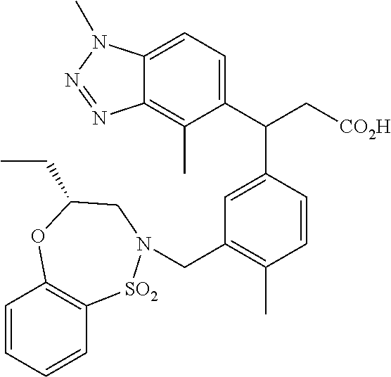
C1=CC=CC2=C1OC(CC)CN(CC1=C(C)C=CC(C(C3=CC=C4C(=C3C)N=NN4C)C[CO2H])=C1)[SO2]2
